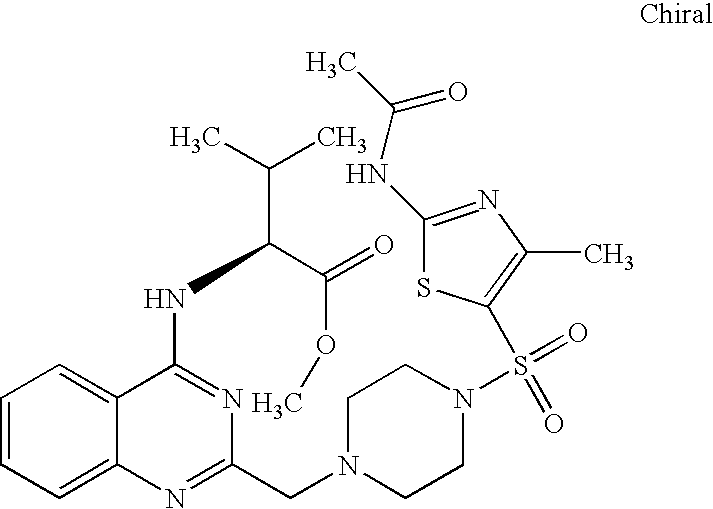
C1=CC=C2C(=C1)C(NC(C(C)C)C(=O)OC)=NC(CN1CCN(S(=O)(=O)C3=C(C)N=C(NC(C)=O)S3)CC1)=N2
